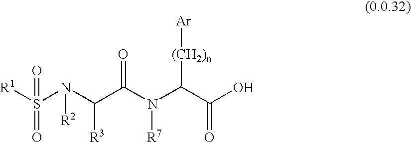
[R1]S(N(C(C(N(C(C(O)=O)[(CH2)n][Ar])[R7])=O)[R3])[R2])(=O)=O
